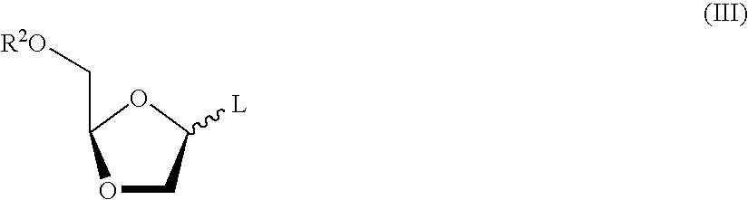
O1CC([L])OC1C[R2O]
